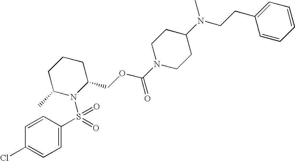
C1=C(S(N2C(COC(N3CCC(N(C)CCC4=CC=CC=C4)CC3)=O)CCCC2C)(=O)=O)C=CC(Cl)=C1
